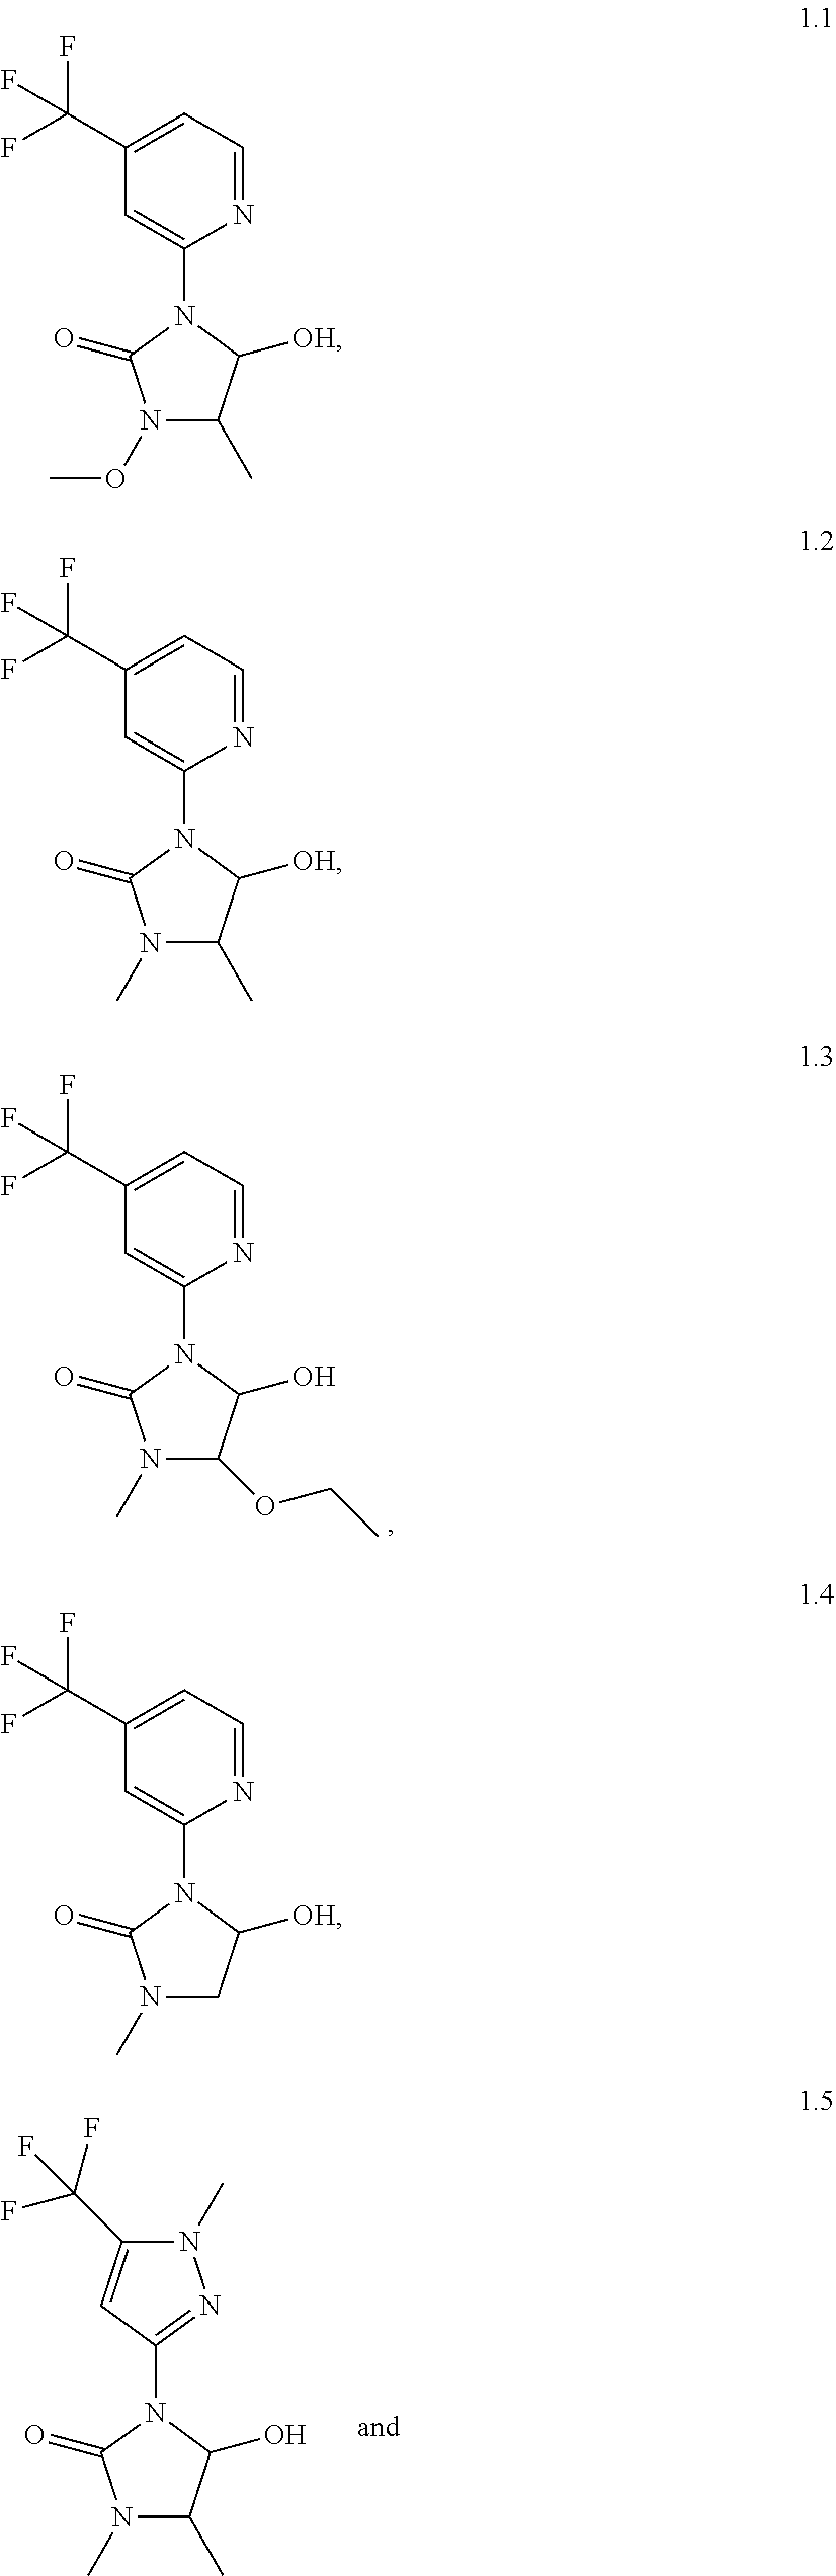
N1=CC=C(C(F)(F)F)C=C1N1C(=O)N(C)C(OCC)C1O.C1(N2C(=O)N(C)C(C)C2O)=NN(C)C(C(F)(F)F)=C1.N1=CC=C(C(F)(F)F)C=C1N1C(=O)N(OC)C(C)C1[OH].N1=CC=C(C(F)(F)F)C=C1N1C(=O)N(C)C(C)C1[OH].N1=CC=C(C(F)(F)F)C=C1N1C(=O)N(C)CC1[OH]
